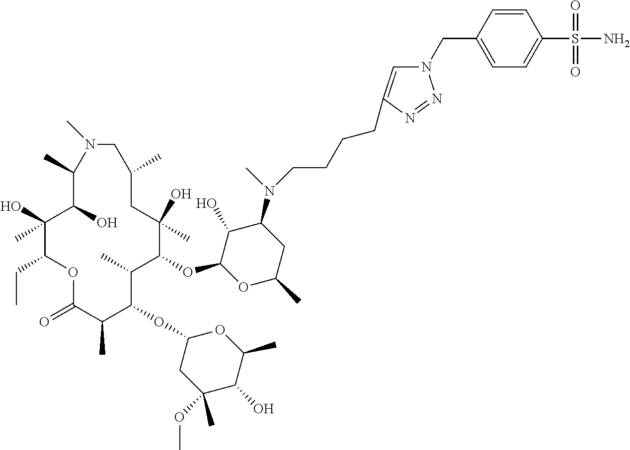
C1(O)C(OC2C(C)C(OC3CC(OC)(C)C(O)C(C)O3)C(C)C(=O)OC(CC)C(O)(C)C(O)C(C)N(C)CC(C)CC2(O)C)OC(C)CC1N(C)CCCCC1=CN(CC2=CC=C(S(=O)(=O)N)C=C2)N=N1
